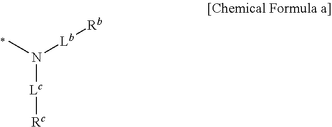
N([Lc][Rc])(C)[Lb][Rb]
